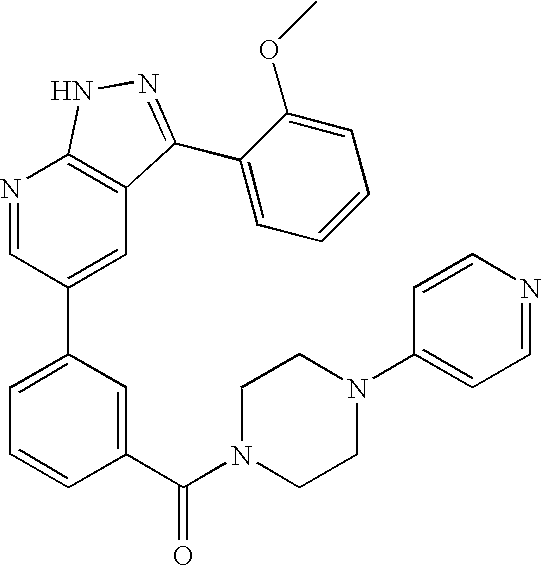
N1=CC(C2=CC=CC(C(N3CCN(C4=CC=NC=C4)CC3)=O)=C2)=CC2=C1NN=C2C1=CC=CC=C1OC
